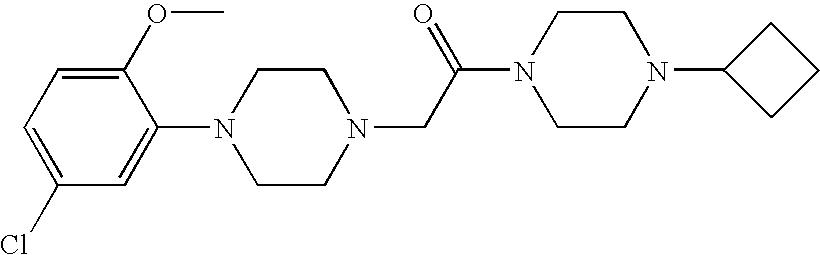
N1(CC(N2CCN(C3CCC3)CC2)=O)CCN(C2=CC(Cl)=CC=C2OC)CC1
